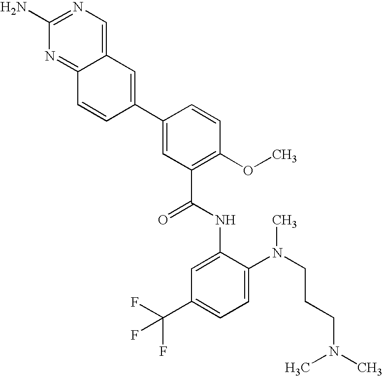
C12=CN=C(N)N=C1C=CC(C1=CC(C(NC3=CC(C(F)(F)F)=CC=C3N(CCCN(C)C)C)=O)=C(OC)C=C1)=C2
